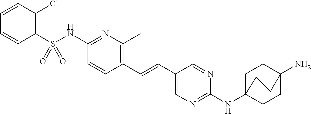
C1(S(NC2=NC(C)=C(C=CC3=CN=C(NC45CCC(N)(CC4)CC5)N=C3)C=C2)(=O)=O)=C(Cl)C=CC=C1
